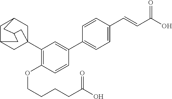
C12(C3=C(OCCCCC(O)=O)C=CC(C4=CC=C(C=CC(O)=O)C=C4)=C3)CC3CC(C1)CC(C2)C3
